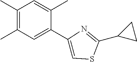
C1(C2=CC(C)=C(C)C=C2C)=CSC(C2CC2)=N1
